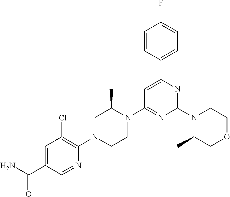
C1(N2C(C)COCC2)=NC(C2=CC=C(F)C=C2)=CC(N2C(C)CN(C3=C(Cl)C=C(C(N)=O)C=N3)CC2)=N1
